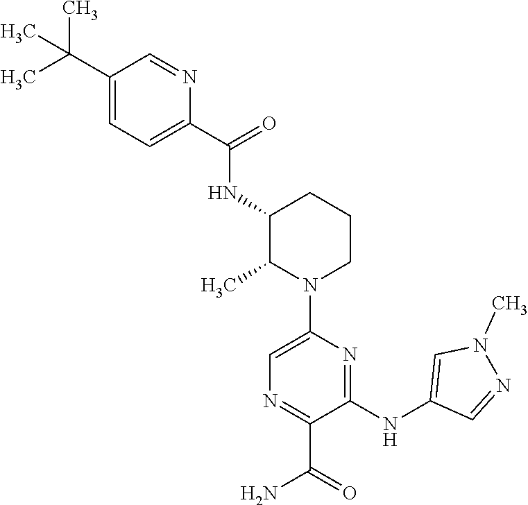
C1(NC(C2=CC=C(C(C)(C)C)C=N2)=O)C(C)N(C2=CN=C(C(=O)N)C(NC3=CN(C)N=C3)=N2)CCC1
